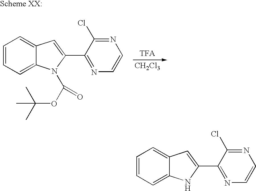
C1=CC=C2C(=C1)C=C(C1=NC=CN=C1Cl)N2C(OC(C)(C)C)=O.[CH2Cl3].C1=CC=C2C(=C1)C=C(C1=NC=CN=C1Cl)N2
